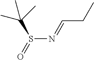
CCC=NS(C(C)(C)C)=O
